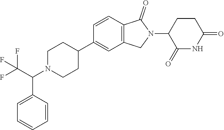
C1=CC2=C(C=C1C1CCN(C(C(F)(F)F)C3=CC=CC=C3)CC1)CN(C1C(=O)NC(=O)CC1)C2=O
